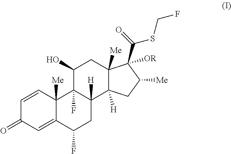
C1=CC2([Me])C(=CC1=O)C(F)CC1([H])C3([H])C([Me])(CC(O)C21F)C([OR])(C(=O)SCF)C([Me])C3
